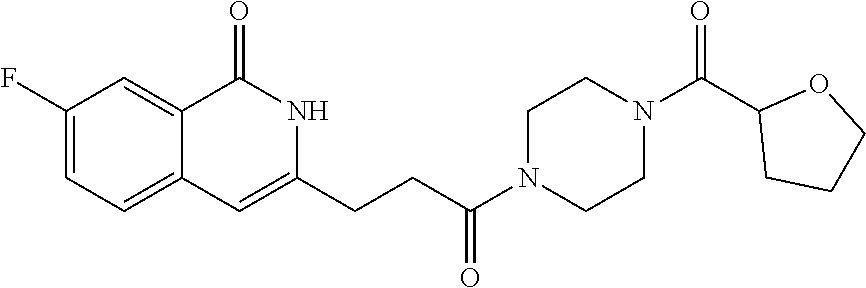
C1(F)=CC=C2C(=C1)C(=O)NC(CCC(N1CCN(C(C3CCCO3)=O)CC1)=O)=C2
